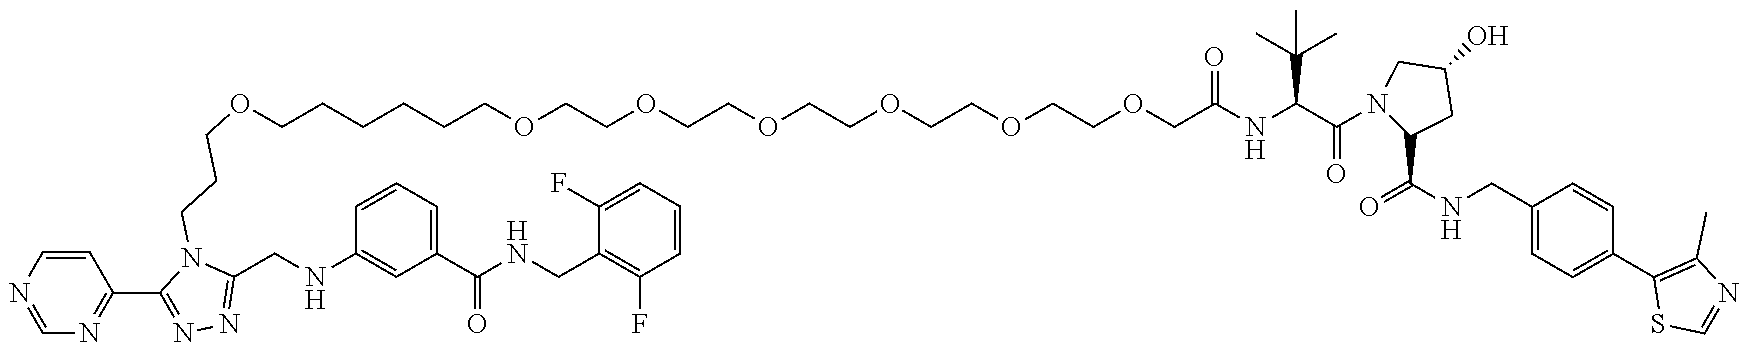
C1=CN=CN=C1C1=NN=C(CNC2=CC(C(NCC3=C(F)C=CC=C3F)=O)=CC=C2)N1CCCOCCCCCCOCCOCCOCCOCCOCCOCC(NC(C(N1C(C(=O)NCC2=CC=C(C3=C(C)N=CS3)C=C2)CC(O)C1)=O)C(C)(C)C)=O
